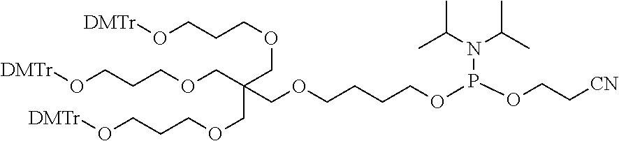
[DMTr]OCCCOCC(COCCCCOP(OCC[CN])N(C(C)C)C(C)C)(COCCCO[DMTr])COCCCO[DMTr]
